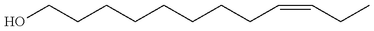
C(CCCCCCCC=CCC)O
